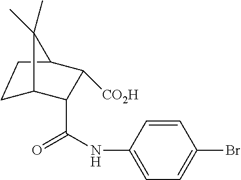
C1C2C(C(NC3=CC=C(Br)C=C3)=O)C([CO2H])C(C1)C2(C)C
